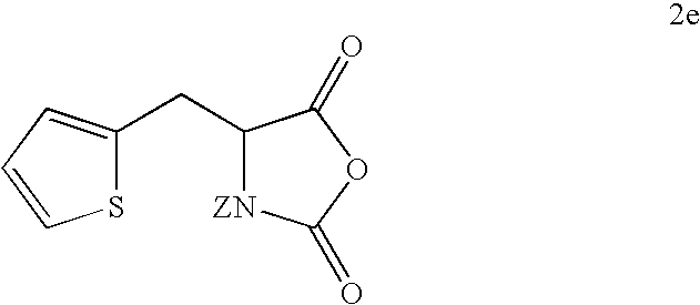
C(C1[ZN]C(=O)OC1=O)C1=CC=CS1
